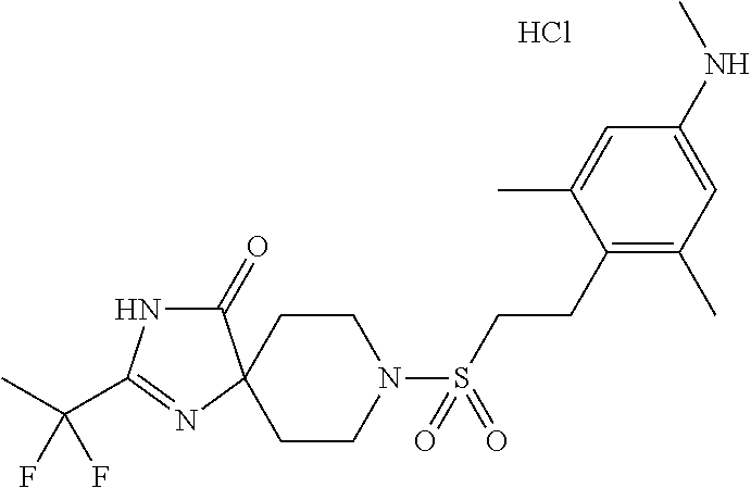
FC(C)(C1=NC2(CCN(S(=O)(=O)CCC3=C(C)C=C(NC)C=C3C)CC2)C(=O)N1)F.Cl
